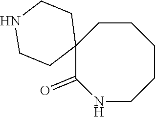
C12(C(=O)NCCCCC1)CCNCC2
